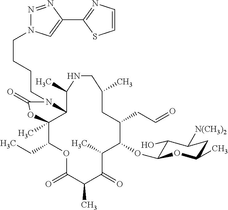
C12C(C)(C(CC)OC(=O)C(C)C(=O)C(C)C(OC3C(O)C([N(CH3)2])CC(C)O3)C(CC=O)CC(C)CNC1C)OC(=O)N2CCCCN1N=NC(C2=NC=CS2)=C1
